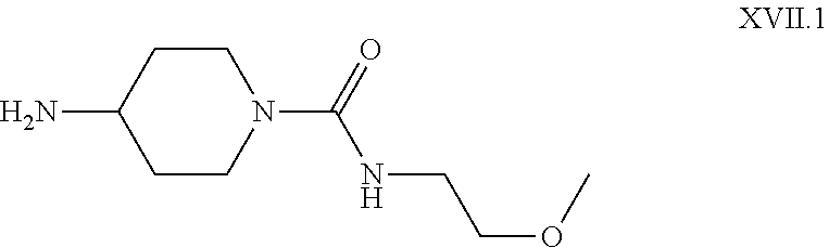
C1CN(C(NCCOC)=O)CCC1N
